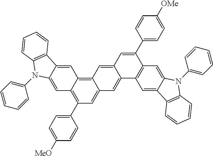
C1=C2C(=CC3=C4C(=CC(C5=CC=C([MeO])C=C5)=C13)C=C1C(=C4)C=C(C3=CC=C([OMe])C=C3)C3=C1C=C1C(=C3)N(C3=CC=CC=C3)C3=C1C=CC=C3)C1=C(N2C2=CC=CC=C2)C=CC=C1
